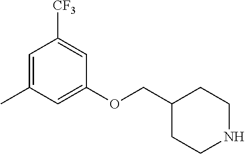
C1=C(C)C=C(OCC2CCNCC2)C=C1[CF3]
